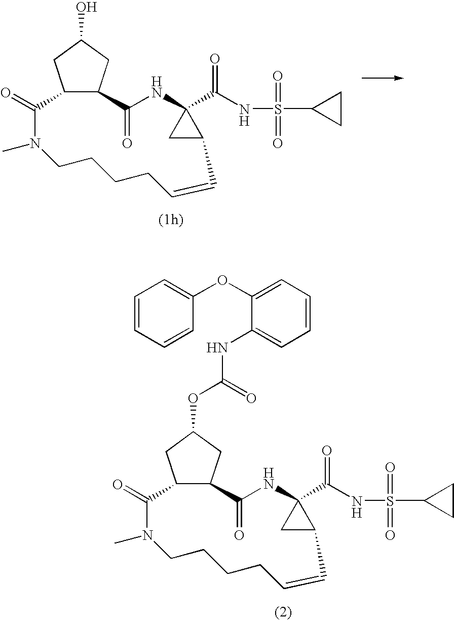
C12C(CC(O)C1)C(=O)NC1(C(NS(=O)(=O)C3CC3)=O)CC1C=CCCCCN(C)C2=O.C12C(CC(OC(=O)NC3=CC=CC=C3OC3=CC=CC=C3)C1)C(=O)NC1(C(NS(=O)(=O)C3CC3)=O)CC1C=CCCCCN(C)C2=O
